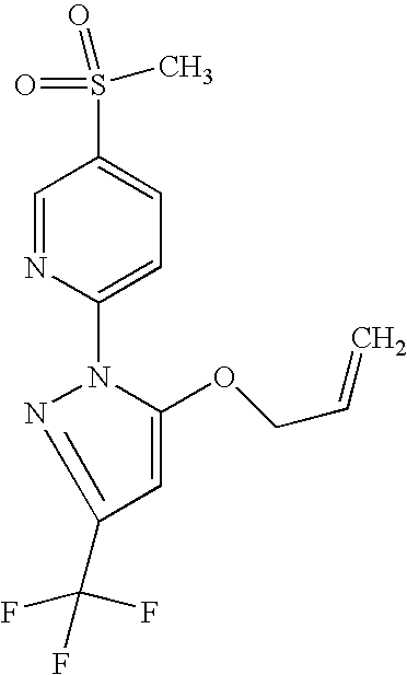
C1=NC(N2N=C(C(F)(F)F)C=C2OCC=C)=CC=C1S(=O)(C)=O
